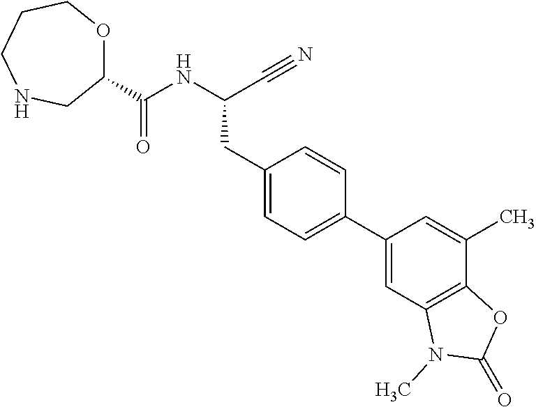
C1(C(NC(C#N)CC2=CC=C(C3=CC4=C(C(C)=C3)OC(=O)N4C)C=C2)=O)OCCCNC1
